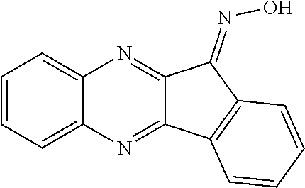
C1=CC=C2C(=C1)N=C1C(=N2)C2=C(C1=NO)C=CC=C2
